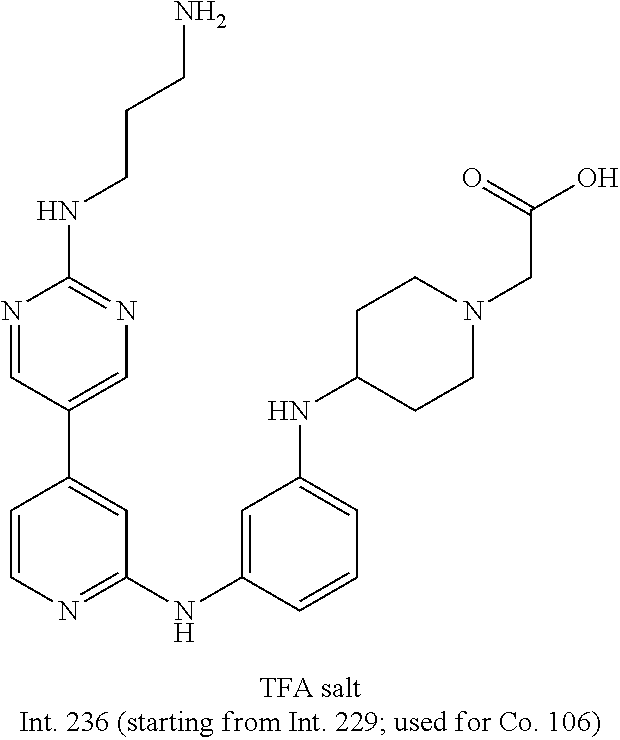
C1=CN=C(NC2=CC(NC3CCN(CC(O)=O)CC3)=CC=C2)C=C1C1=CN=C(NCCCN)N=C1
